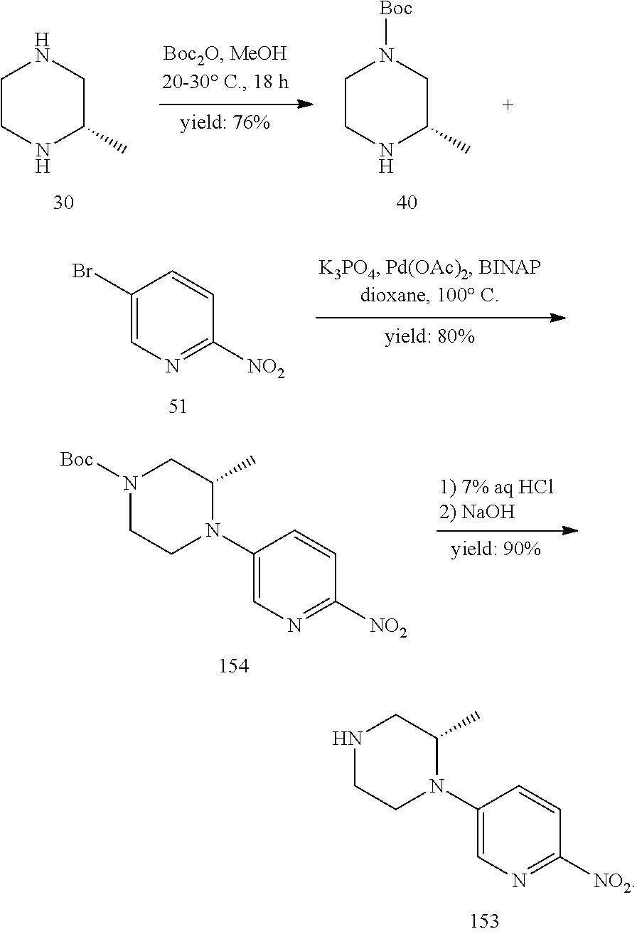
C1CNC(C)CN1[Boc].C1CNC(C)CN1.C1(Br)=CN=C([NO2])C=C1.C1(N2C(C)CN([Boc])CC2)=CN=C([NO2])C=C1.C1(N2C(C)CNCC2)=CN=C([NO2])C=C1
